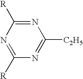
N1=C([R])N=C([R])N=C1[C2H5]
